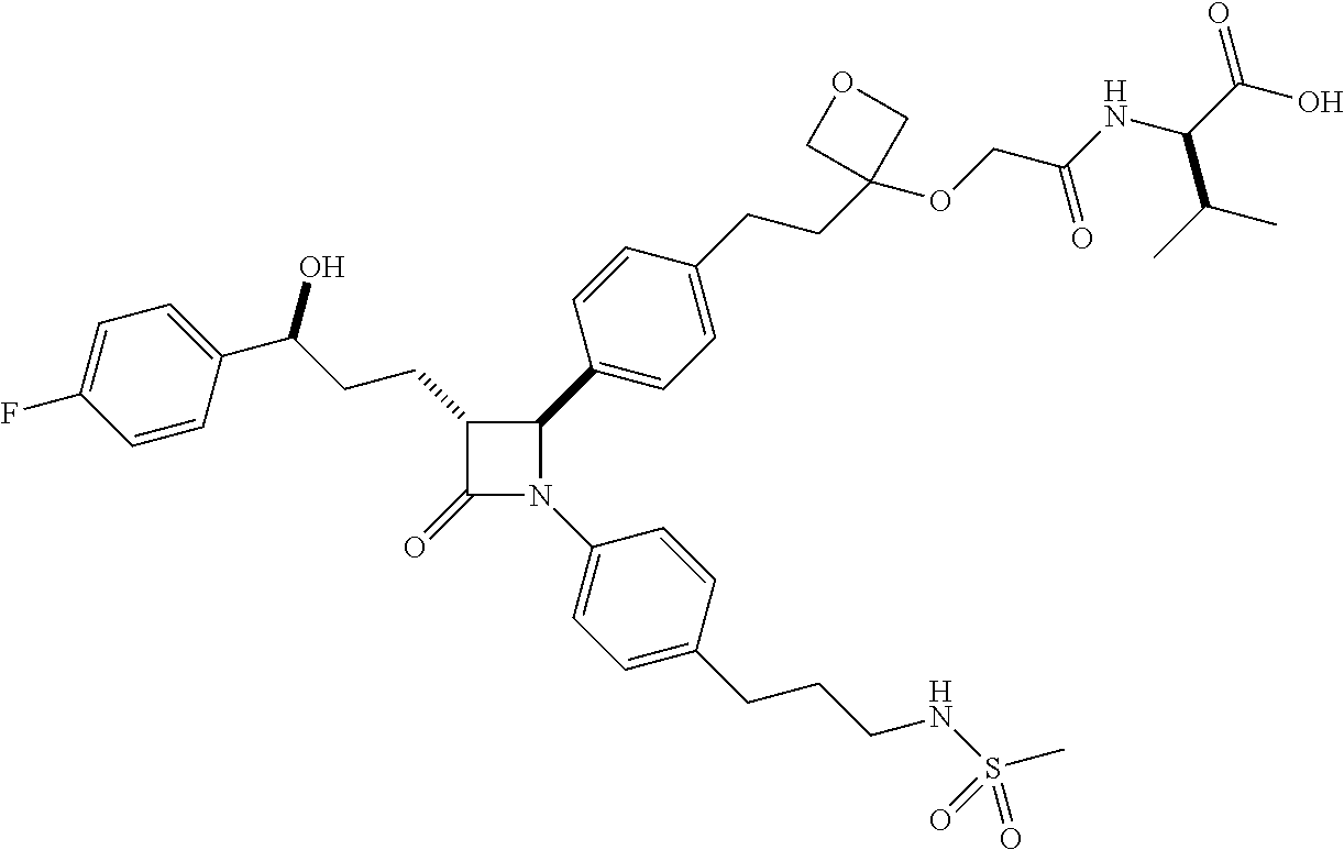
C1(=O)N(C2=CC=C(CCCNS(C)(=O)=O)C=C2)C(C2=CC=C(CCC3(OCC(NC(C(O)=O)C(C)C)=O)COC3)C=C2)C1CCC(O)C1=CC=C(F)C=C1
